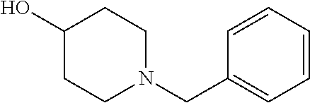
C1(O)CCN(CC2=CC=CC=C2)CC1
